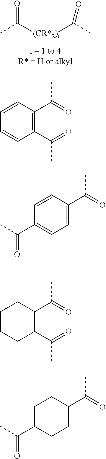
CC([(CR*2)i]C(C)=O)=O.C1=CC(C(=O)C)=C(C(=O)C)C=C1.CC(C1=CC=C(C(=O)C)C=C1)=O.C1CCC(C(=O)C)C(C(=O)C)C1.CC(C1CCC(C(=O)C)CC1)=O
